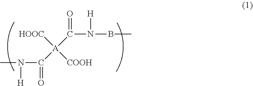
CN(C(=O)[A]([COOH])([HOOC])C(=O)N([H])BC)[H]
